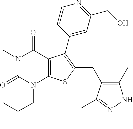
N1(C)C(=O)N(CC(C)C)C2=C(C1=O)C(C1=CC(CO)=NC=C1)=C(CC1=C(C)NN=C1C)S2
